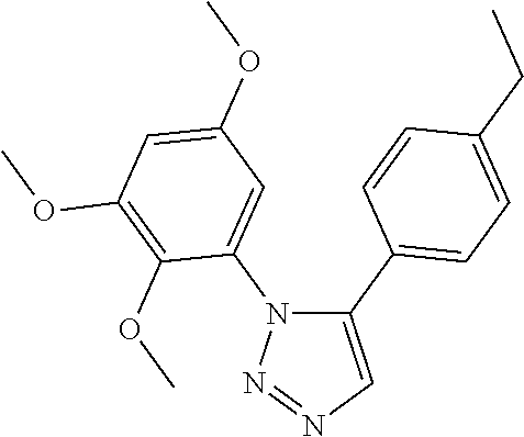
C1(C2=CC=C(CC)C=C2)=CN=NN1C1=CC(OC)=CC(OC)=C1OC
